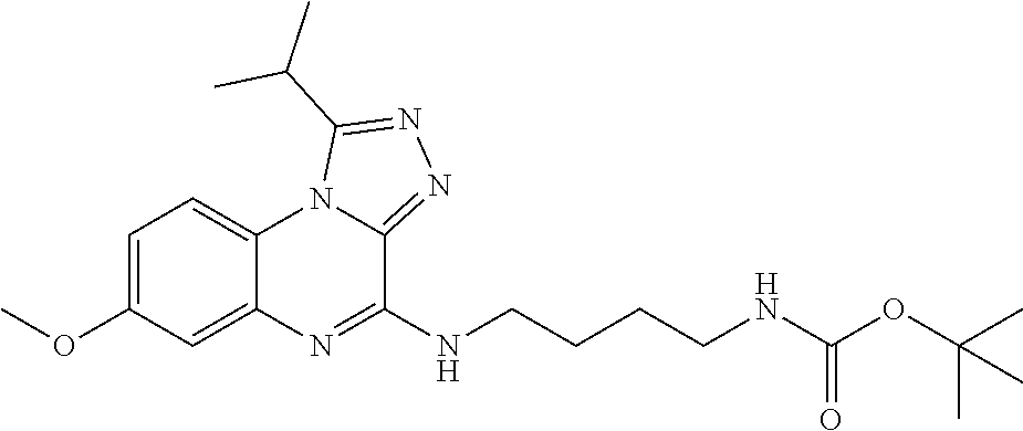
C1=C(OC)C=C2C(=C1)N1C(=NN=C1C(C)C)C(NCCCCNC(OC(C)(C)C)=O)=N2
